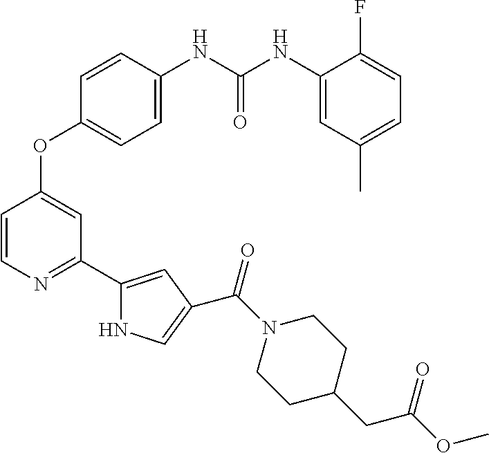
C1=C(NC(NC2=CC(C)=CC=C2F)=O)C=CC(OC2=CC(C3=CC(C(=O)N4CCC(CC(=O)OC)CC4)=CN3)=NC=C2)=C1
